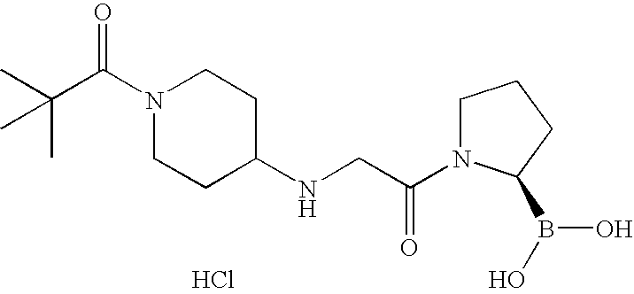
C(C(N1CCC(NCC(N2CCCC2B(O)O)=O)CC1)=O)(C)(C)C.Cl
